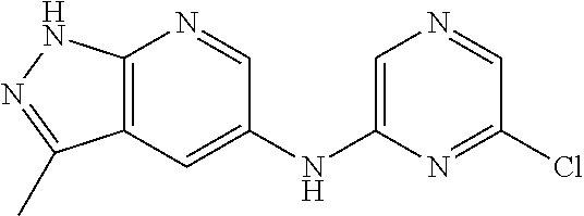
N(C1=CC2=C(N=C1)NN=C2C)C1=CN=CC(Cl)=N1
